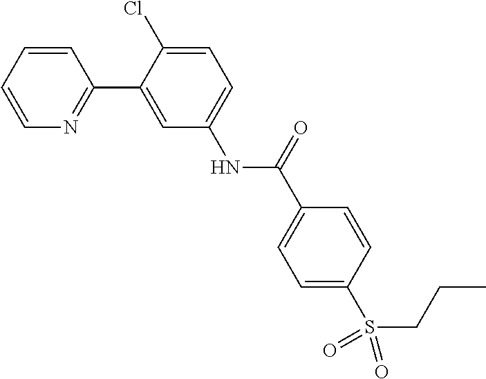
C1=CC=CN=C1C1=CC(NC(C2=CC=C(S(=O)(=O)CCC)C=C2)=O)=CC=C1Cl
